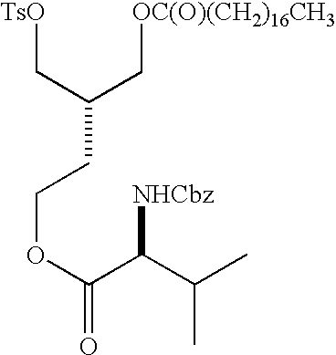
[TsO]CC(CCOC(C([NHCbz])C(C)C)=O)C[OC(O)(CH2)16CH3]
